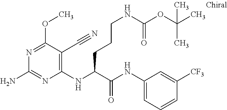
C1(NC(C(NC2=CC=CC([CF3])=C2)=O)CCCNC(OC(C)(C)C)=O)=C(C#N)C(OC)=NC(N)=N1
